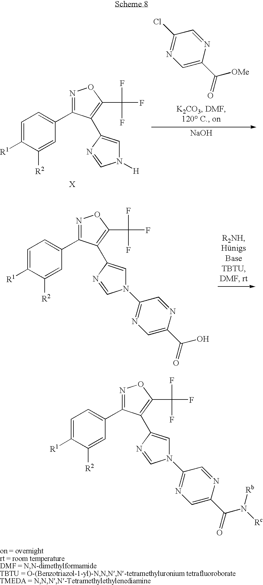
C1=C([R1])C([R2])=CC(C2=NOC(C(F)(F)F)=C2C2=CN(C3=NC=C(C(O)=O)N=C3)C=N2)=C1.C1(Cl)=NC=C(C(=O)[OMe])N=C1.[NaOH].C1=C([R1])C([R2])=CC(C2=NOC(C(F)(F)F)=C2C2=CN([H])C=N2)=C1.C1=C([R1])C([R2])=CC(C2=NOC(C(F)(F)F)=C2C2=CN(C3=NC=C(C(N([Rc])[Rb])=O)N=C3)C=N2)=C1
